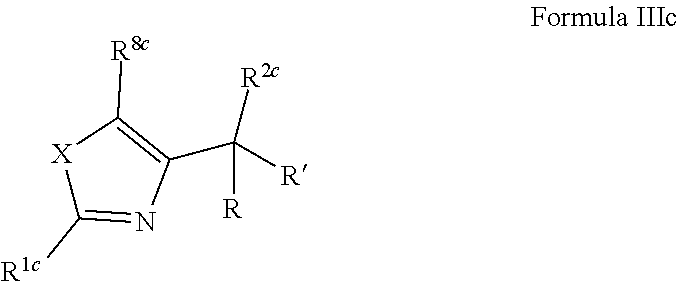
C(C1=C([R8c])[X]C([R1c])=N1)([R2c])([R])[R]
